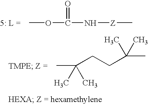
COC(N[Z]C)=O.CC(CCC(C)(C)C)(C)C
